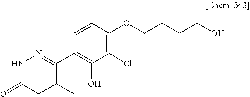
C1(C2=NNC(=O)CC2C)=C(O)C(Cl)=C(OCCCCO)C=C1
